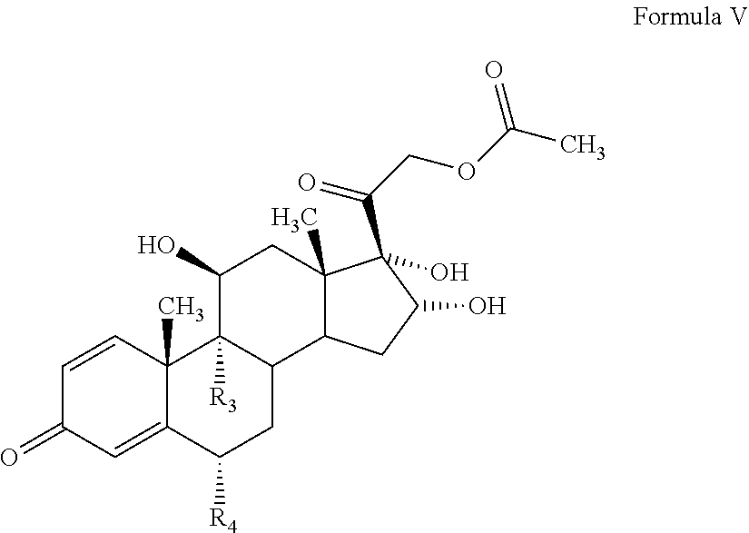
C1=CC2(C)C(=CC1=O)C([R4])CC1C2([R3])C(O)CC2(C)C1CC(O)C2(C(=O)COC(C)=O)O
